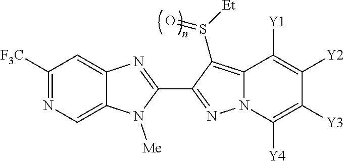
C12=CN=C([F3C])C=C1N=C(C1=NN3C(=C1S([Et])=O)C([Y1])=C([Y2])C([Y3])=C3[Y4])N2[Me]
